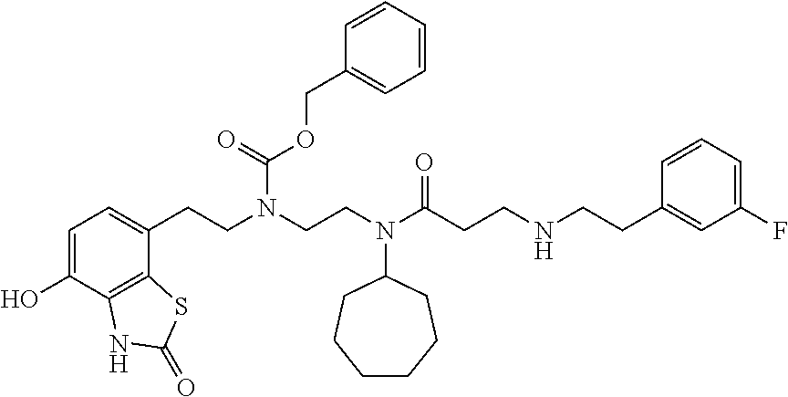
C1=C(O)C2=C(C(CCN(CCN(C(CCNCCC3=CC(F)=CC=C3)=O)C3CCCCCC3)C(=O)OCC3=CC=CC=C3)=C1)SC(=O)N2
